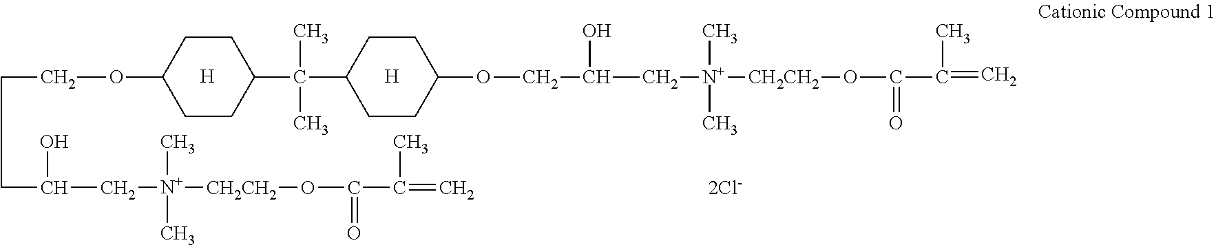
C1(OCCCC(O)C[N+](C)(C)[CH2CH2]OC(C(=C)C)=O)CCC(C(C)(C)C2CCC(OCC(O)C[N+](C)(C)[CH2CH2]OC(=O)C(C)=C)CC2)CC1.[H].[H].[2Cl-]
